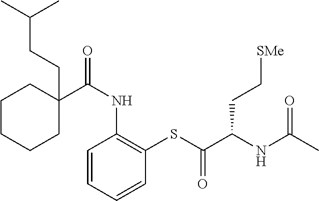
C1C(C(NC2=C(SC(C(NC(C)=O)CC[SMe])=O)C=CC=C2)=O)(CCC(C)C)CCCC1
